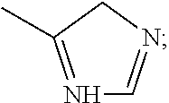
N1=C(C)CN=C1
